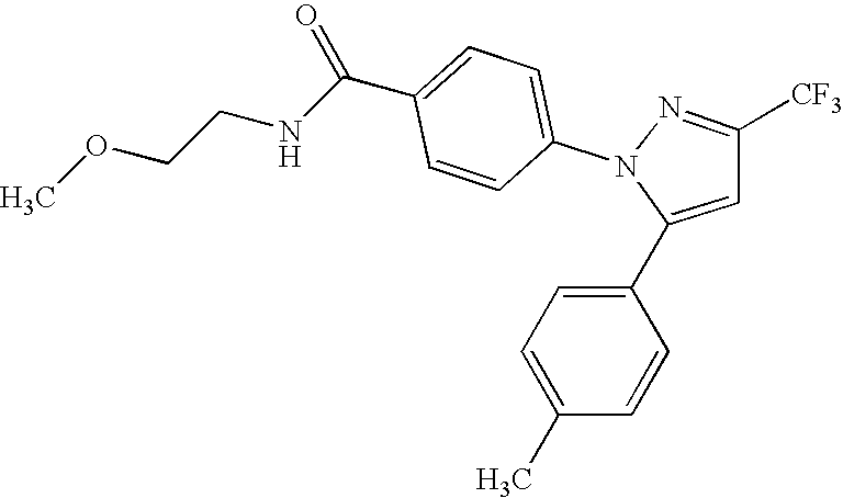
C1=C(C2=CC=C(C)C=C2)N(C2=CC=C(C(NCCOC)=O)C=C2)N=C1[CF3]
